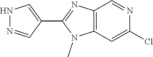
C12=C(C=C(Cl)N=C1)N(C)C(C1=CNN=C1)=N2
